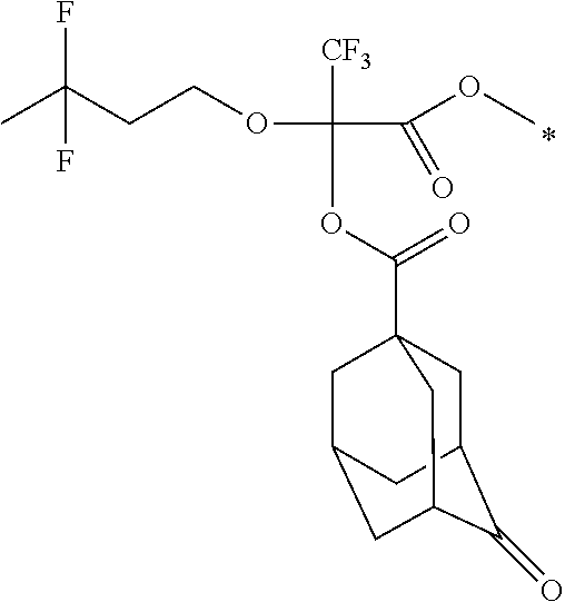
C(OC(C(=O)OC)([CF3])OC(=O)C12CC3C(=O)C(CC(C1)C3)C2)CC(F)(C)F
